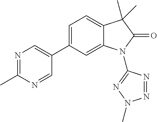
C1=C(C2=CN=C(C)N=C2)C=C2C(=C1)C(C)(C)C(=O)N2C1=NN(C)N=N1
